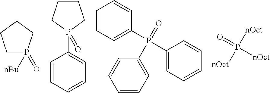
C1P(=O)([nBu])CCC1.C1CCP(C2=CC=CC=C2)(=O)C1.C1=CC=C(P(C2=CC=CC=C2)(=O)C2=CC=CC=C2)C=C1.[nOct]P([nOct])(=O)[nOct]
